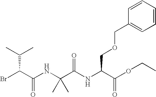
C(C(NC(C(OCC)=O)COCC1=CC=CC=C1)=O)(C)(C)NC(C(Br)C(C)C)=O
